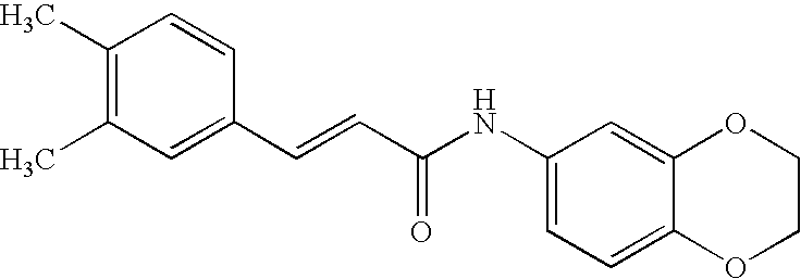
C(=CC(=O)NC1=CC=C2C(=C1)OCCO2)C1=CC(C)=C(C)C=C1
